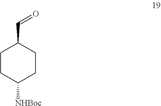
C1CC([NHBoc])CCC1C=O
